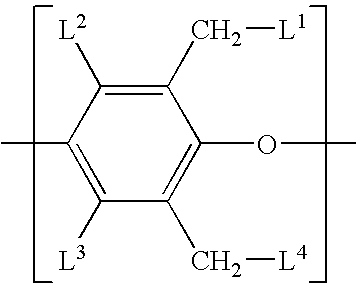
C1(C)=C([L3])C(C[L4])=C(OC)C(C[L1])=C1[L2]
